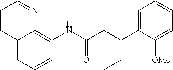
C1=CC=C2C(=C1NC(CC(C1=CC=CC=C1[OMe])CC)=O)N=CC=C2
